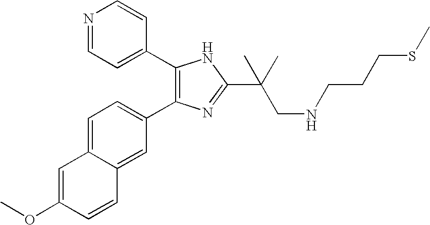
COC1=CC2=CC=C(C3=C(C4=CC=NC=C4)NC(C(CNCCCSC)(C)C)=N3)C=C2C=C1
